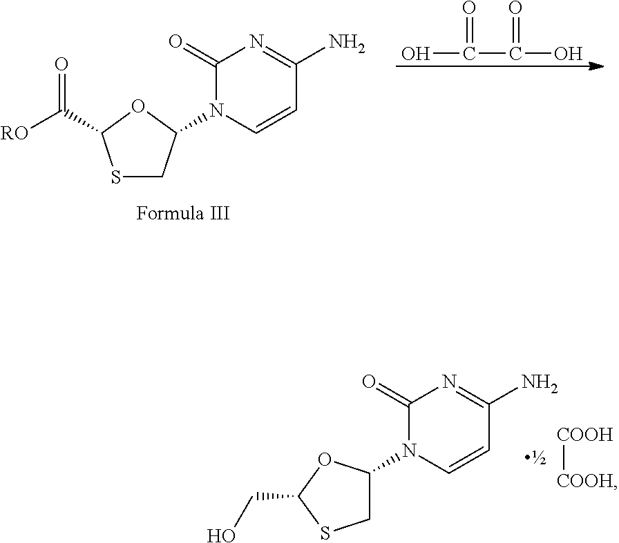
OC(C(O)=O)=O.S1CC(N2C=CC(N)=NC2=O)OC1C([RO])=O.C1C(N2C=CC(N)=NC2=O)OC(CO)S1.[COOH][COOH]
